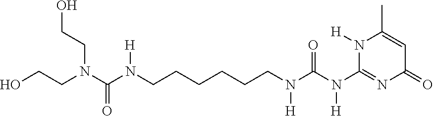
OCCN(CCO)C(=O)N([H])CCCCCCN([H])C(=O)N([H])C1=NC(=O)C=C(C)N1[H]
